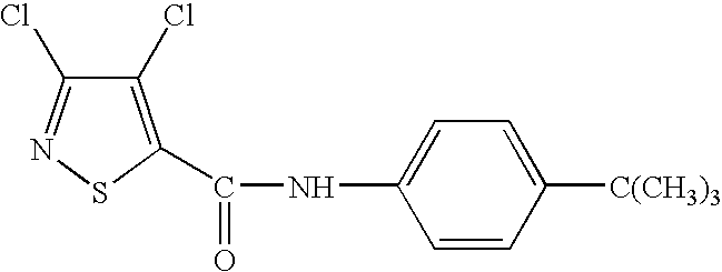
C1(Cl)=C(C(NC2=CC=C([C(CH3)3])C=C2)=O)SN=C1Cl
